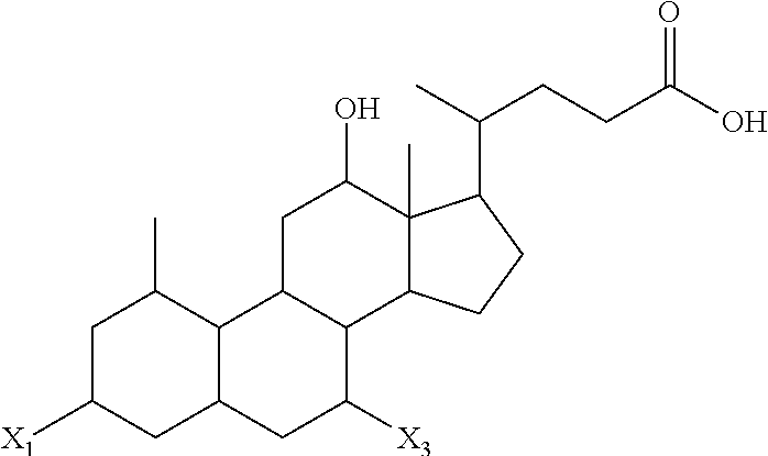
C1C([X1])CC2C(C1C)C1C(C([X3])C2)C2C(C)(C(O)C1)C(C(C)CCC(O)=O)CC2
